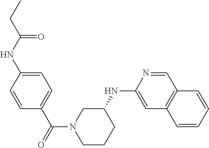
C1(NC2CN(C(=O)C3=CC=C(NC(CC)=O)C=C3)CCC2)=CC2=C(C=N1)C=CC=C2
